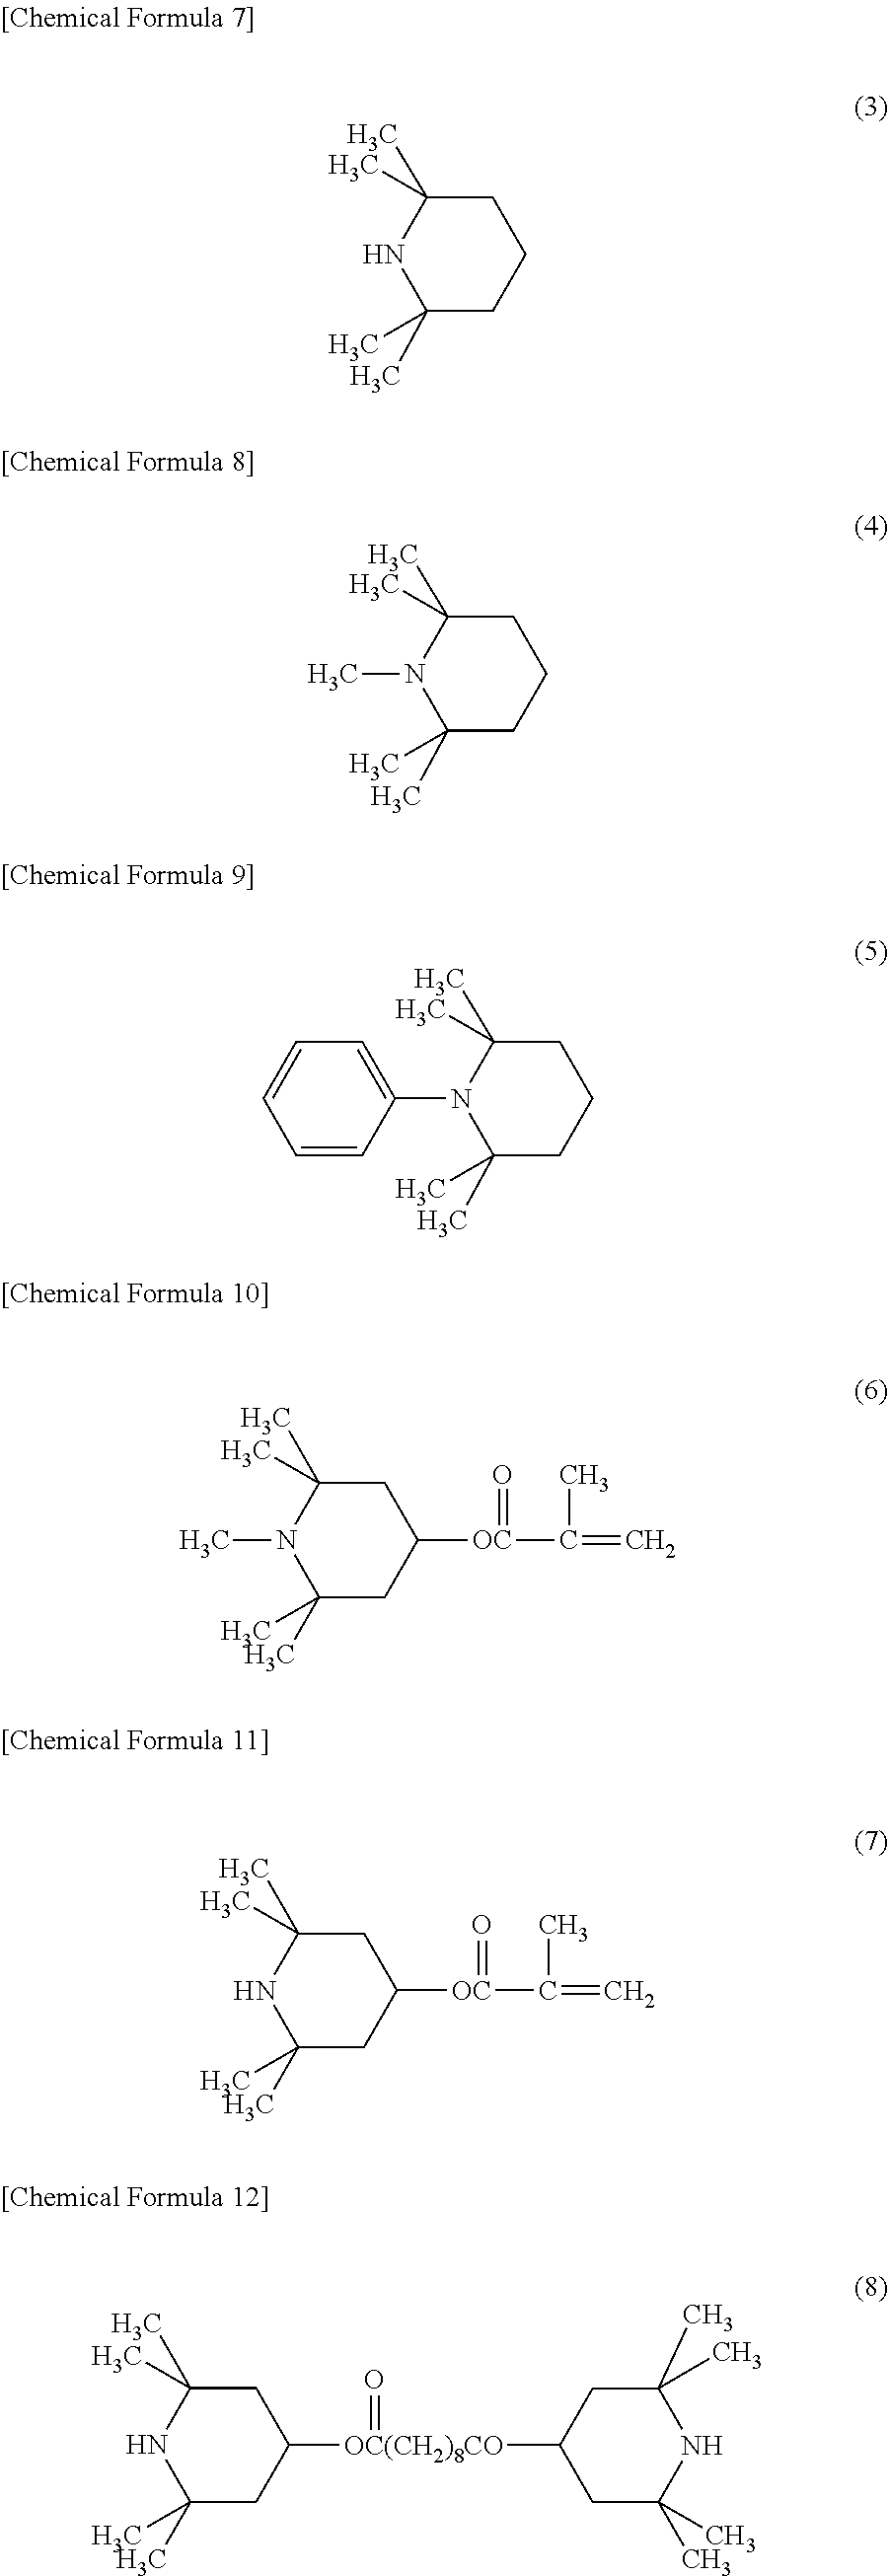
C1C(C)(C)NC(C)(C)CC1.C1C(C)(C)N(C)C(C)(C)CC1.C1C(C)(C)N(C2=CC=CC=C2)C(C)(C)CC1.C1C(C)(C)N(C)C(C)(C)CC1[OC](C(=C)C)=O.C1C(C)(C)NC(C)(C)CC1[OC](C(=C)C)=O.C1C(C)(C)NC(C)(C)CC1[OC(CH2)8CO](=O)C1CC(C)(C)NC(C)(C)C1
